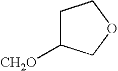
C1C([CH2O])COC1
